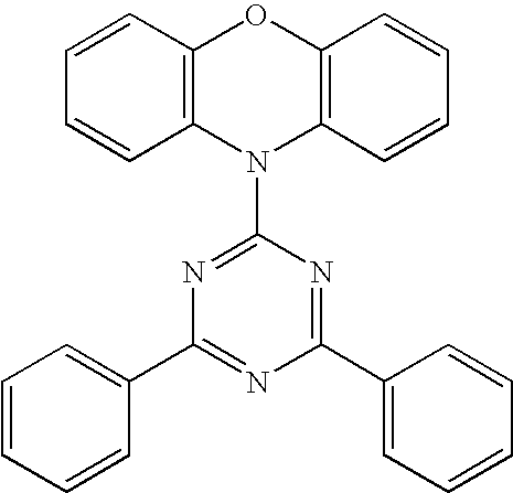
C1(C2=NC(C3=CC=CC=C3)=NC(N3C4=C(OC5=C3C=CC=C5)C=CC=C4)=N2)=CC=CC=C1
